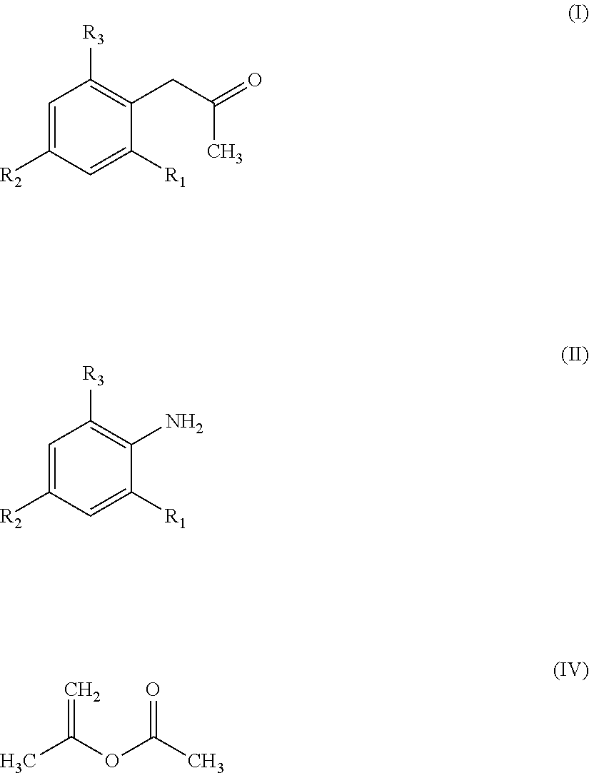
C1=C([R2])C=C([R1])C(CC(=O)C)=C1[R3].C1=C([R2])C=C([R1])C(N)=C1[R3].CC(OC(C)=O)=C
